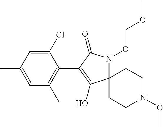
C1(Cl)=CC(C)=CC(C)=C1C1=C(O)C2(N(OCOC)C1=O)CCN(OC)CC2
